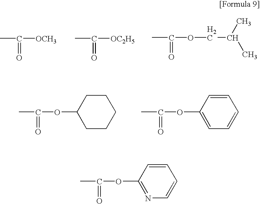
CC([OCH3])=O.CC([OC2H5])=O.CC(OCC(C)C)=O.CC(OC1CCCCC1)=O.CC(OC1=CC=CC=C1)=O.CC(OC1=NC=CC=C1)=O
